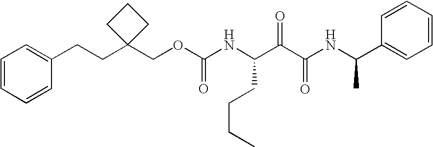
C(CC1(COC(NC(C(C(NC(C2=CC=CC=C2)C)=O)=O)CCCC)=O)CCC1)C1=CC=CC=C1
